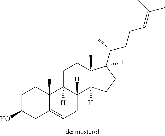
C1C(O)CC2=CCC3([H])C([H])(C2(C)C1)CCC1(C)C3([H])CCC1(C(C)CCC=C(C)C)[H]
